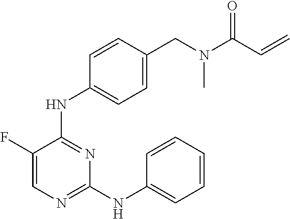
N(C1=NC=C(F)C(NC2=CC=C(CN(C(C=C)=O)C)C=C2)=N1)C1=CC=CC=C1
